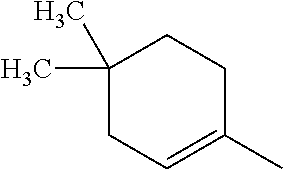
C1(C)(C)CC=C(C)CC1
